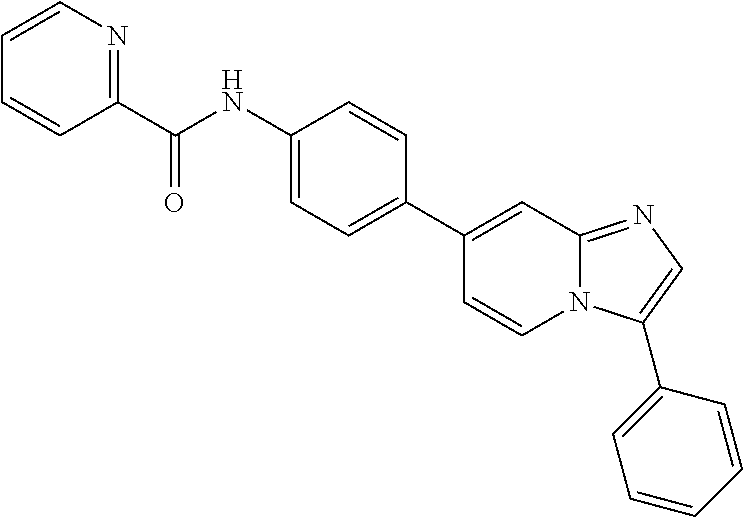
C1(NC(C2=NC=CC=C2)=O)=CC=C(C2=CC3=NC=C(C4=CC=CC=C4)N3C=C2)C=C1
